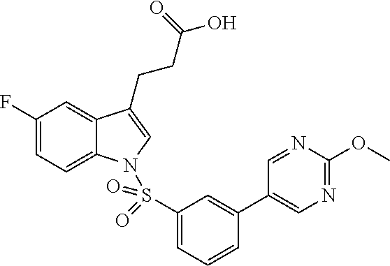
C1(F)=CC=C2C(=C1)C(CCC(O)=O)=CN2S(C1=CC=CC(C2=CN=C(OC)N=C2)=C1)(=O)=O
